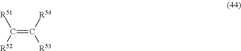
C(=C([R54])[R53])([R52])[R51]
